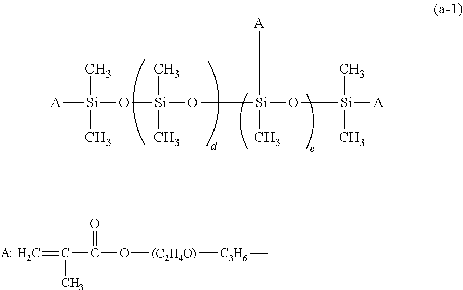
C=C(C(O[(C2H4O)][C3H6]C)=O)C.[A:].[A][Si](O[Si](O[Si](O[Si]([A])(C)C)(C)[A])(C)C)(C)C
